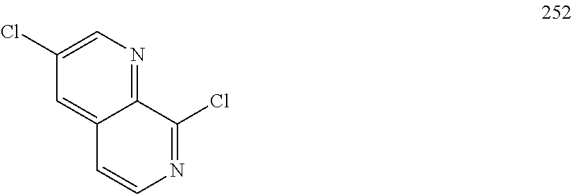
C12=NC=C(Cl)C=C1C=CN=C2Cl
